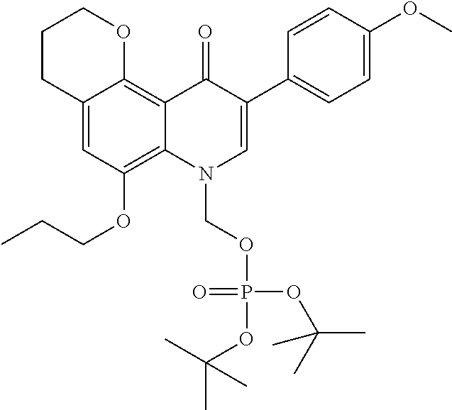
C12=CC(OCCC)=C3C(=C1OCCC2)C(=O)C(C1=CC=C(OC)C=C1)=CN3COP(=O)(OC(C)(C)C)OC(C)(C)C
